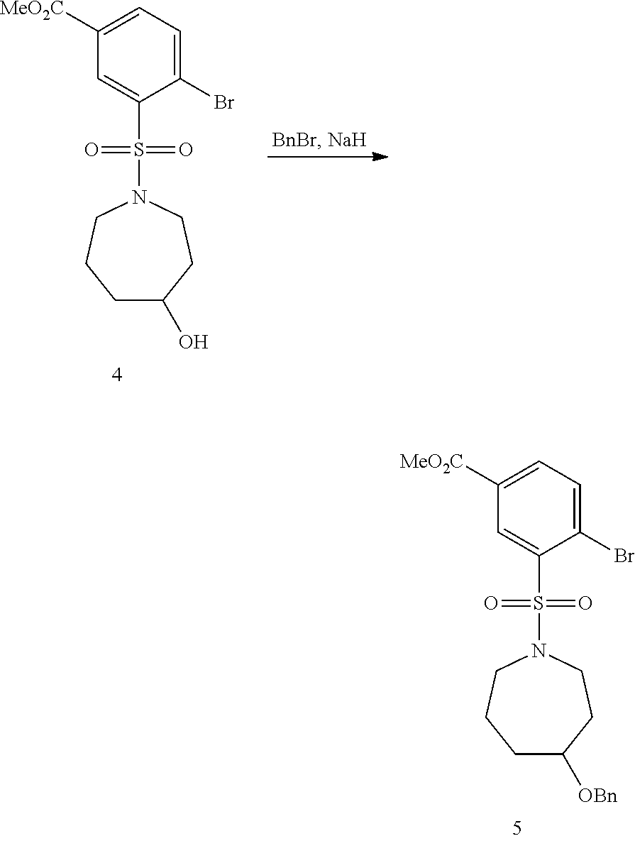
[MeO2C]C1=CC=C(Br)C(S(=O)(=O)N2CCC([OBn])CCC2)=C1.[MeO2C]C1=CC=C(Br)C(S(=O)(=O)N2CCC(O)CCC2)=C1
